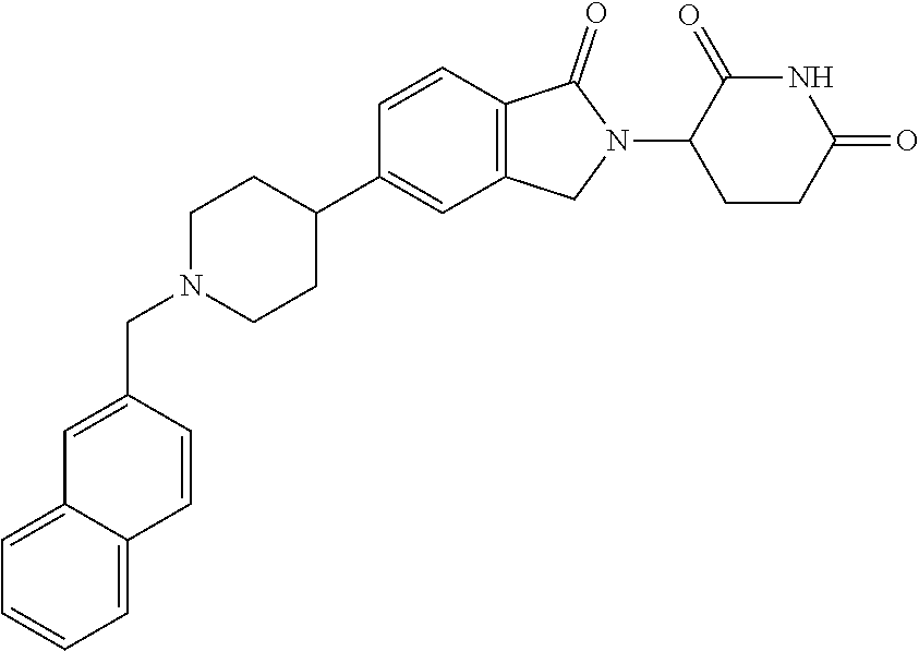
C1N(CC2=CC3=CC=CC=C3C=C2)CCC(C2=CC3=C(C=C2)C(=O)N(C2CCC(=O)NC2=O)C3)C1
